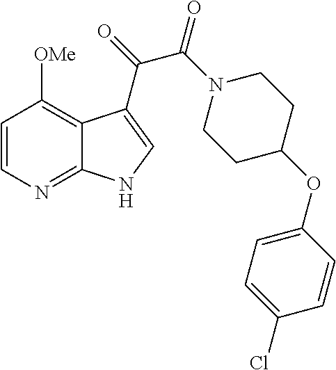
C1=CN=C2C(=C1[OMe])C(C(C(=O)N1CCC(OC3=CC=C(Cl)C=C3)CC1)=O)=CN2
